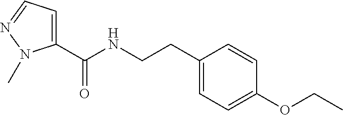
C1(CCNC(=O)C2=CC=NN2C)=CC=C(OCC)C=C1
